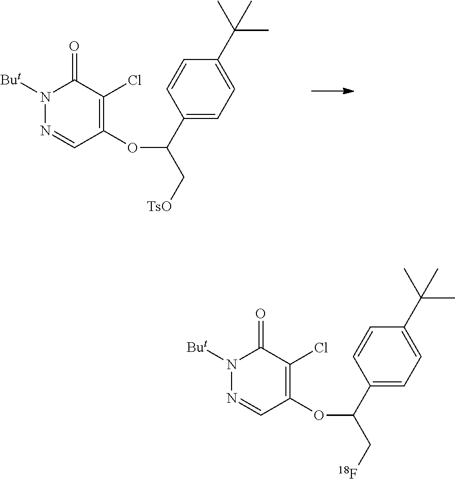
N1=CC(OC(C2=CC=C(C(C)(C)C)C=C2)C[TsO])=C(Cl)C(=O)N1[But].N1=CC(OC(C2=CC=C(C(C)(C)C)C=C2)C[18F])=C(Cl)C(=O)N1[But]
